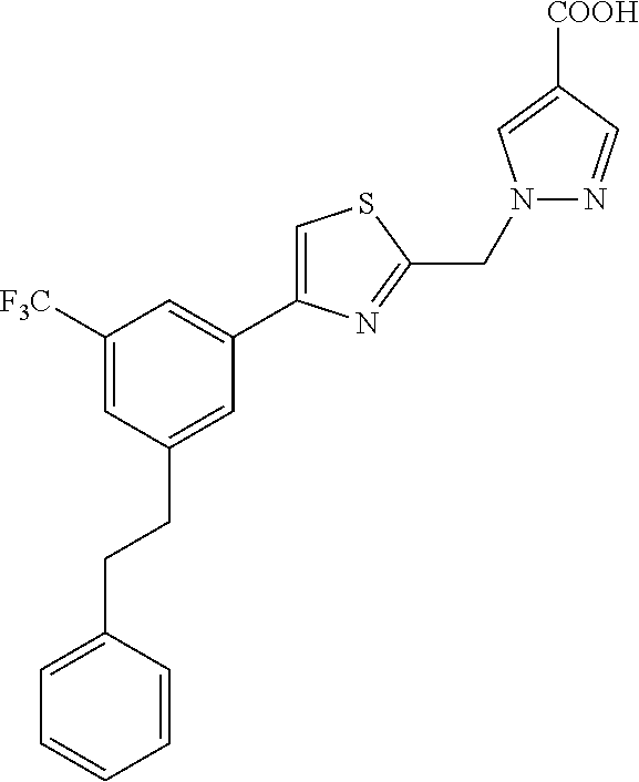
C1([F3C])=CC(CCC2=CC=CC=C2)=CC(C2=CSC(CN3N=CC([COOH])=C3)=N2)=C1
